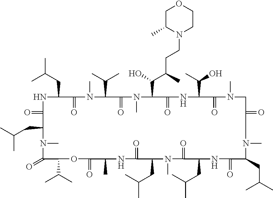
C1(=O)C(C(C)C)OC(=O)C(C)NC(=O)C(CC(C)C)N(C)C(=O)C(CC(C)C)NC(=O)C(CC(C)C)N(C)C(=O)CN(C)C(=O)C(C(C)O)NC(=O)C(C(O)C(C)CCN2CCOCC2C)N(C)C(=O)C(C(C)C)N(C)C(=O)C(CC(C)C)NC(=O)C(CC(C)C)N1C
